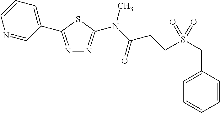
N1=C(C2=CC=CN=C2)SC(N(C(CCS(CC2=CC=CC=C2)(=O)=O)=O)C)=N1
